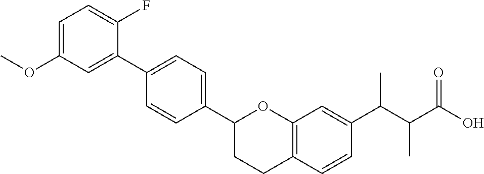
C1=C(OC)C=C(C2=CC=C(C3CCC4=C(O3)C=C(C(C(C(=O)O)C)C)C=C4)C=C2)C(F)=C1
